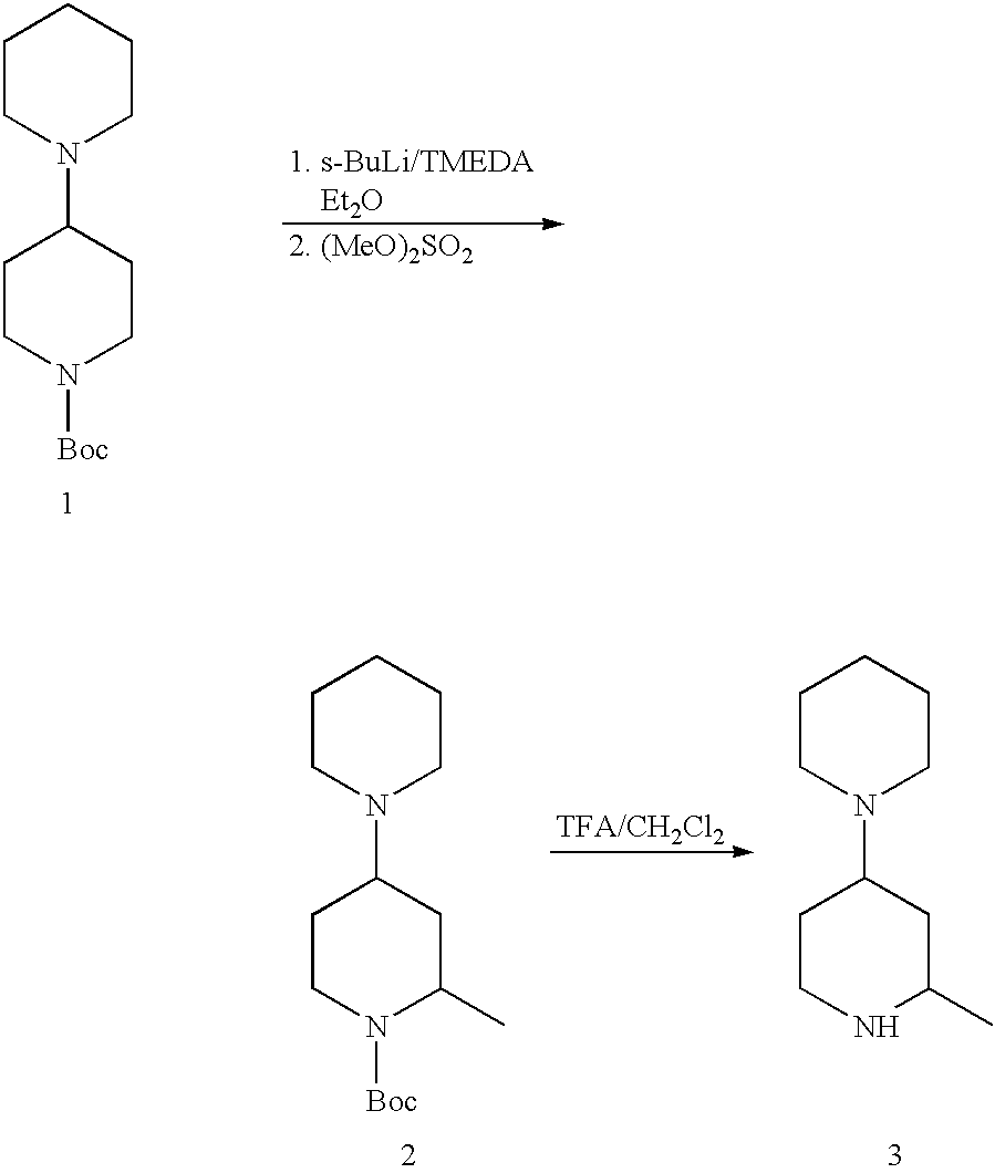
C1CN(C2CCN([Boc])CC2)CCC1.C1CN(C2CCN([Boc])C(C)C2)CCC1.C1CN(C2CCNC(C)C2)CCC1
